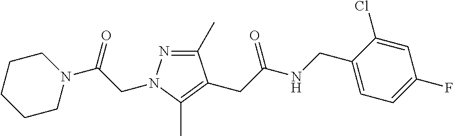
C1(C)=NN(CC(N2CCCCC2)=O)C(C)=C1CC(NCC1=CC=C(F)C=C1Cl)=O
